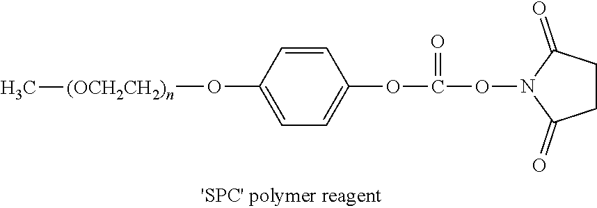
C1CC(=O)N(OC(=O)OC2=CC=C(O[(OCH2CH2)n]C)C=C2)C1=O
